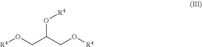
O(CC(CO[R4])O[R4])[R4]
